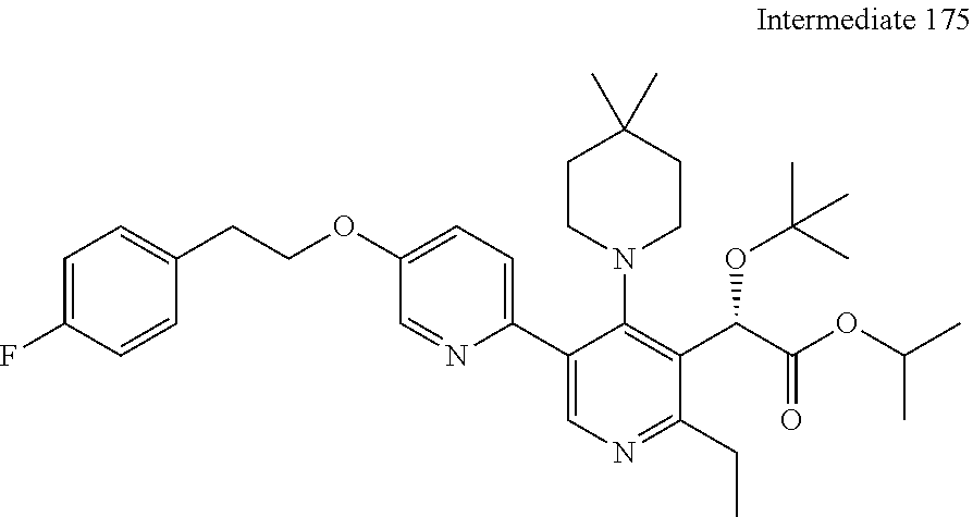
C1=C(OCCC2=CC=C(F)C=C2)C=NC(C2=CN=C(CC)C(C(C(OC(C)C)=O)OC(C)(C)C)=C2N2CCC(C)(C)CC2)=C1
